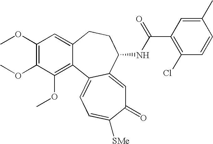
C1(OC)=C(OC)C(OC)=C2C(=C1)CCC(NC(C1=C(Cl)C=CC(C)=C1)=O)C1=CC(=O)C([SMe])=CC=C21
